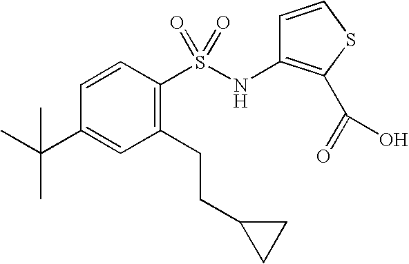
C1=CC(S(NC2=C(C(=O)O)SC=C2)(=O)=O)=C(CCC2CC2)C=C1C(C)(C)C
